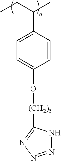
C1=C(C(CC)C)C=CC(O[(CH2)5]C2=NN=NN2)=C1
